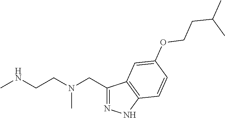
C1(CN(CCNC)C)=NNC2=C1C=C(OCCC(C)C)C=C2
